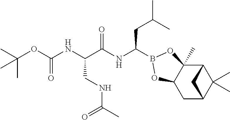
C12C3(C)C(CC(C1(C)C)C2)OB(C(NC(C(NC(OC(C)(C)C)=O)CNC(C)=O)=O)CC(C)C)O3
